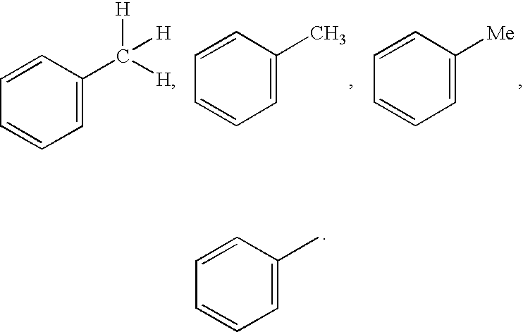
C1=C(C([H])([H])[H])C=CC=C1.C1=C(C)C=CC=C1.C1=C([Me])C=CC=C1.C1=C(C)C=CC=C1
